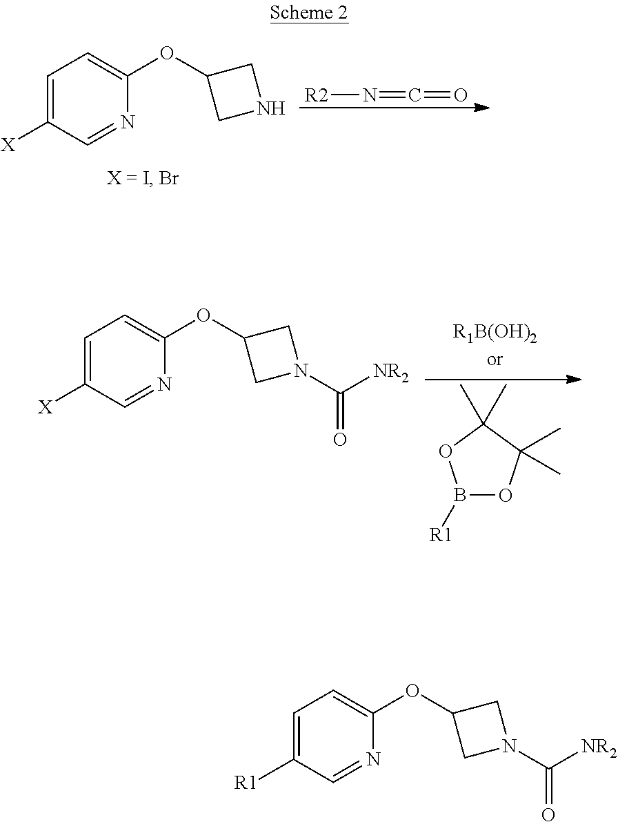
C1=C([R1])C=NC(OC2CN(C([NR2])=O)C2)=C1.C1=C([X])C=NC(OC2CNC2)=C1.[R2]N=C=O.C1=C([X])C=NC(OC2CN(C([NR2])=O)C2)=C1.B1([R1])OC(C)(C)C(C)(C)O1
